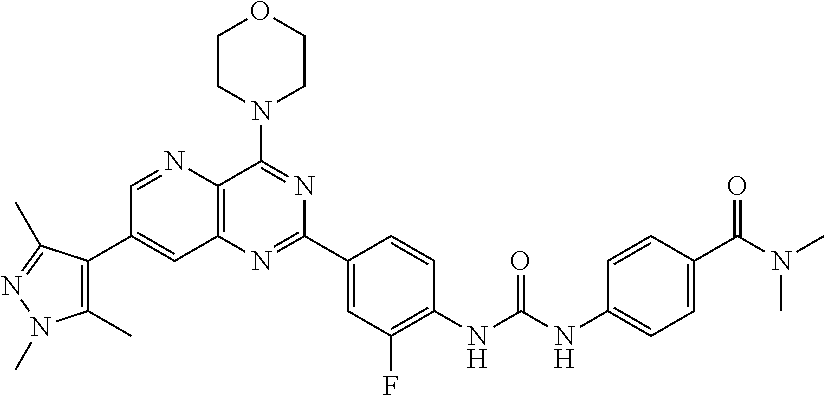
C1=NC2=C(C=C1C1=C(C)N(C)N=C1C)N=C(C1=CC(F)=C(NC(NC3=CC=C(C(N(C)C)=O)C=C3)=O)C=C1)N=C2N1CCOCC1
